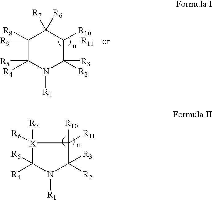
C1([R8])([R9])C([R4])([R5])N([R1])C([R2])([R3])C([R10])([R11])C1([R7])[R6].[X]1([R6])([R7])C([R5])([R4])N([R1])C([R2])([R3])C1([R11])[R10]
